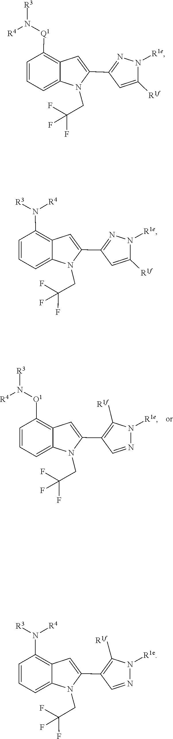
N([R3])([R4])[O1]C1=C2C=C(C3=C([R1f])N([R1e])N=C3)N(CC(F)(F)F)C2=CC=C1.[R3]N([R4])[Q1]C1=C2C=C(C3=NN([R1e])C([R1f])=C3)N(CC(F)(F)F)C2=CC=C1.C1(N([R3])[R4])=C2C=C(C3=NN([R1e])C([R1f])=C3)N(CC(F)(F)F)C2=CC=C1.FC(F)(CN1C(C2=C([R1f])N([R1e])N=C2)=CC2=C(N([R3])[R4])C=CC=C12)F
